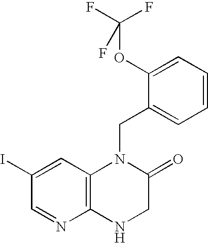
C1(I)=CC2=C(N=C1)NCC(=O)N2CC1=CC=CC=C1OC(F)(F)F
